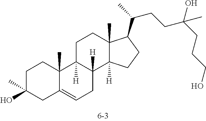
C1C(O)(C)CC2=CCC3([H])C([H])(C2(C)C1)CCC1(C)C3([H])CCC1C(CCC(CCCO)(C)O)C
